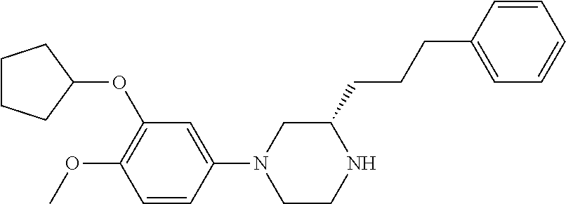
C1CCC(OC2=C(OC)C=CC(N3CCNC(CCCC4=CC=CC=C4)C3)=C2)C1
